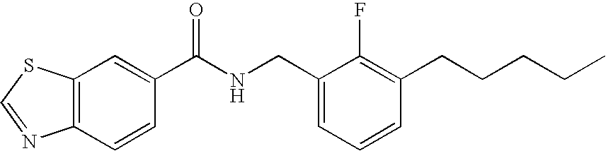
C12=C(C=C(C(NCC3=CC=CC(CCCCC)=C3F)=O)C=C1)SC=N2
